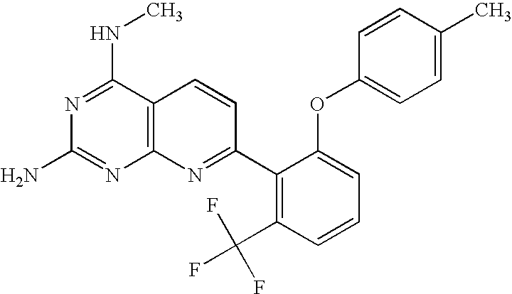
N1=C(NC)C2=C(N=C1N)N=C(C1=C(C(F)(F)F)C=CC=C1OC1=CC=C(C)C=C1)C=C2
